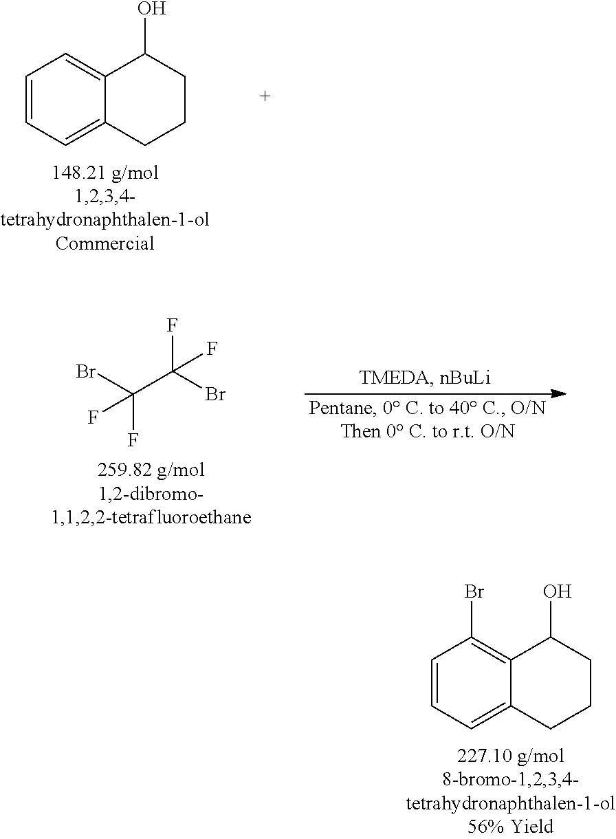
C1=CC=C2C(=C1)C(O)CCC2.FC(Br)(C(Br)(F)F)F.C1=CC=C2C(=C1Br)C(O)CCC2
